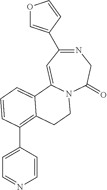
N1=C(C2=COC=C2)C=C2N(C(=O)C1)CCC1=C(C3=CC=NC=C3)C=CC=C21
